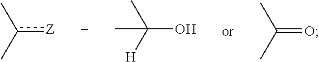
[Z]c(C)C.C(O)([H])(C)C.C(=O)(C)C
